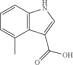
C1=CC2=C(C(C)=C1)C(C(=O)O)=CN2
